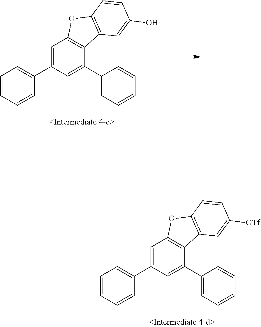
C1=CC=CC(C2=CC3=C(C(C4=CC=CC=C4)=C2)C2=C(O3)C=CC([OTf])=C2)=C1.C1=CC=CC(C2=CC3=C(C(C4=CC=CC=C4)=C2)C2=C(O3)C=CC(O)=C2)=C1
